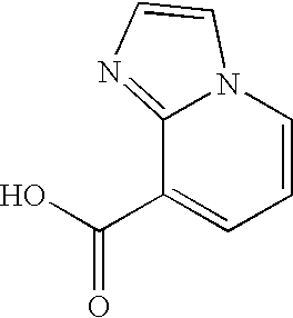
C12=NC=CN1C=CC=C2C(=O)O
